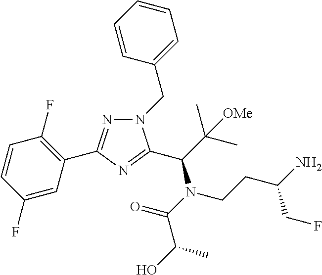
C1=CC(F)=CC(C2=NN(CC3=CC=CC=C3)C(C(N(C(=O)C(O)C)CCC(N)CF)C(C)(C)[OMe])=N2)=C1F
